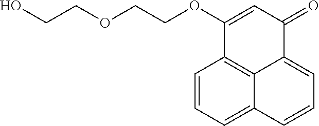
C1=CC=C2C3=C1C(OCCOCCO)=CC(=O)C3=CC=C2
